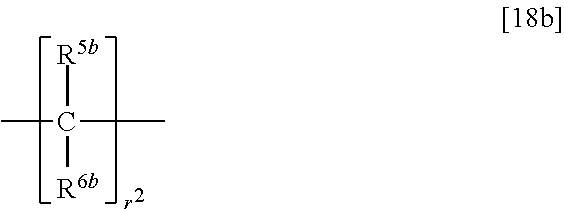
CC(C)([R5b])[R6b]
